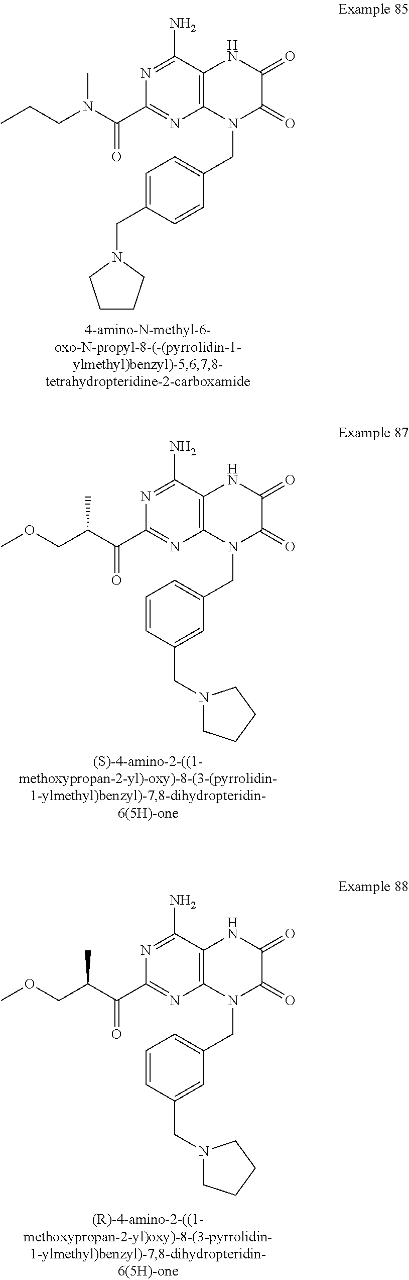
C(N(C(C1=NC2=C(C(N)=N1)NC(=O)C(=O)N2CC1=CC=C(CN2CCCC2)C=C1)=O)C)CC.C(C(C(C1=NC2=C(C(N)=N1)NC(=O)C(=O)N2CC1=CC=CC(CN2CCCC2)=C1)=O)C)OC.C(C(C(C1=NC2=C(C(N)=N1)NC(=O)C(=O)N2CC1=CC=CC(CN2CCCC2)=C1)=O)C)OC
